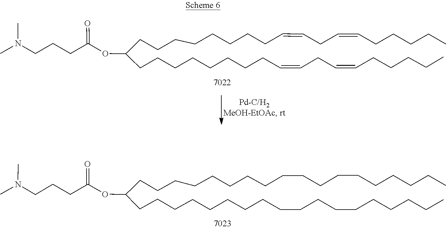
CN(CCCC(=O)OC(CCCCCCCCC=CCC=CCCCCC)CCCCCCCCC=CCC=CCCCCC)C.CN(CCCC(=O)OC(CCCCCCCCCCCCCCCCCC)CCCCCCCCCCCCCCCCCC)C
